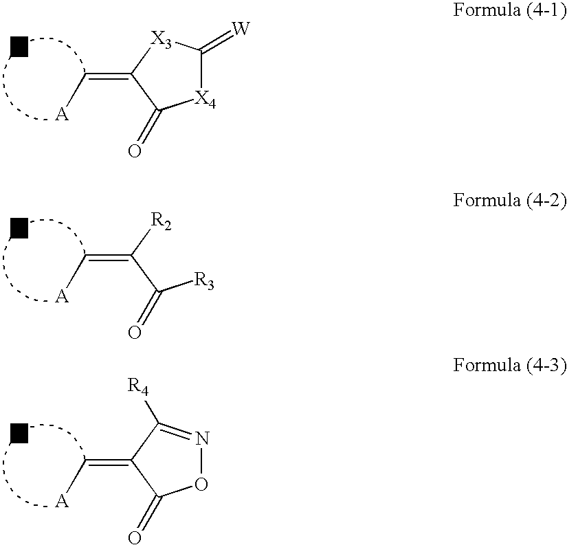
[X4]1C(=[W])[X3]C(=C[A])C1=O.C(=C[A])(C([R3])=O)[R2].O1N=C([R4])C(=C[A])C1=O
